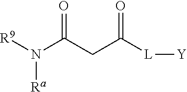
[R9]N([Ra])C(=O)CC(=O)[L][Y]
